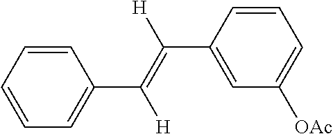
C1=CC=CC(C(=C([H])C2=CC([OAc])=CC=C2)[H])=C1
